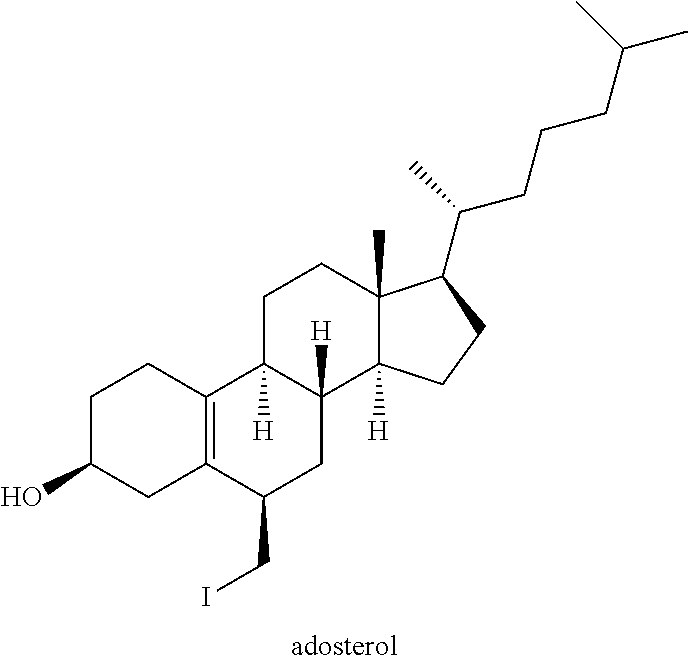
C1C(O)CC2=C(C1)C1([H])C([H])(CC2CI)C2([H])C(C)(CC1)C(C(C)CCCC(C)C)CC2
